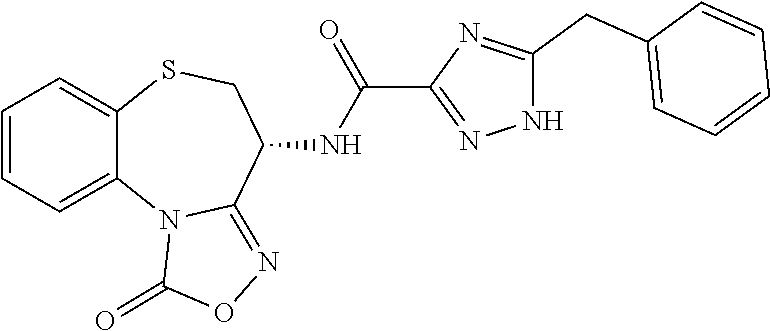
C1=CC=C2C(=C1)SCC(NC(C1=NNC(CC3=CC=CC=C3)=N1)=O)C1=NOC(=O)N21
